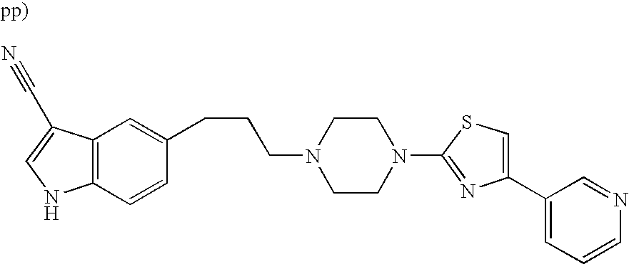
C12=C(C=CC(CCCN3CCN(C4=NC(C5=CC=CN=C5)=CS4)CC3)=C1)NC=C2C#N
